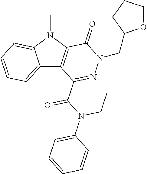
C12=CC=CC=C1N(C)C1=C2C(C(N(C2=CC=CC=C2)CC)=O)=NN(CC2OCCC2)C1=O
